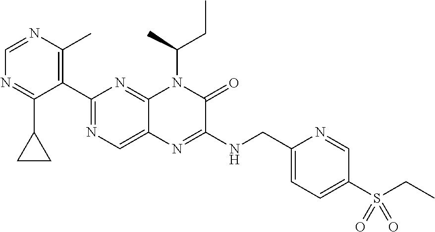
C1(C2=NC=C3C(=N2)N(C(C)CC)C(=O)C(NCC2=CC=C(S(=O)(=O)CC)C=N2)=N3)=C(C)N=CN=C1C1CC1
